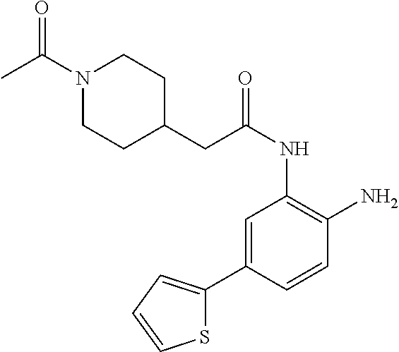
C1(C2=CC(NC(CC3CCN(C(C)=O)CC3)=O)=C(N)C=C2)=CC=CS1
